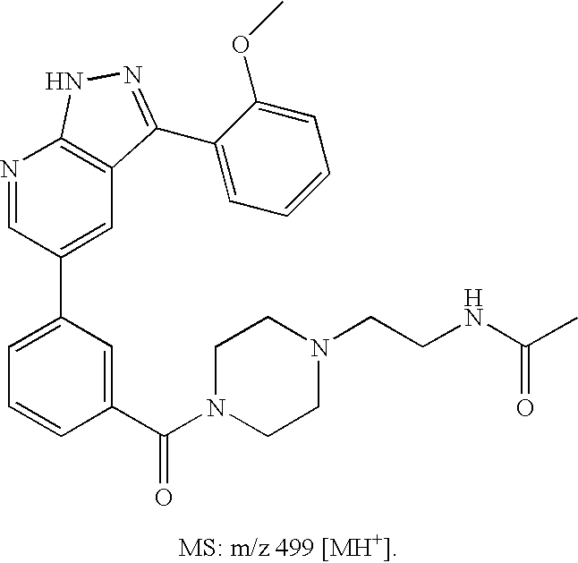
C1=C(C2=CC3=C(N=C2)NN=C3C2=CC=CC=C2OC)C=C(C(N2CCN(CCNC(C)=O)CC2)=O)C=C1
